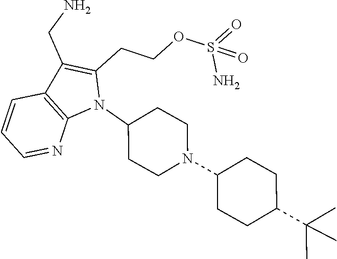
N1(C2CCN(C3CCC(C(C)(C)C)CC3)CC2)C(CCOS(=O)(N)=O)=C(CN)C2=C1N=CC=C2
